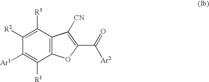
C12=C(C([R3])=C([R2])C([Ar1])=C1[R1])C([CN])=C(C(=O)[Ar2])O2
